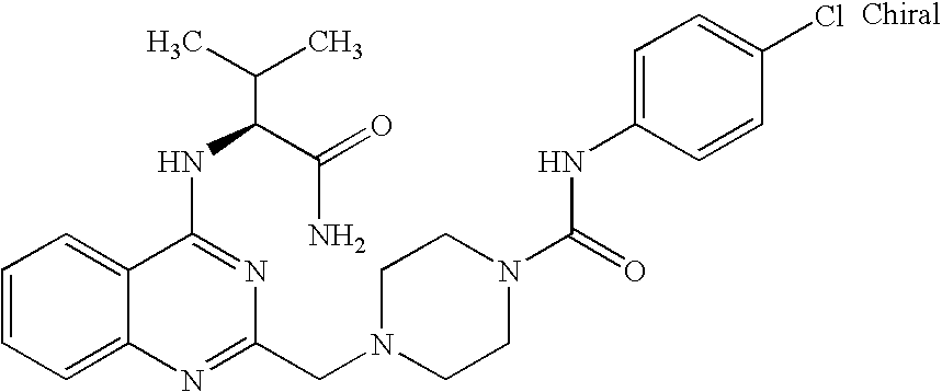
C1=CC=C2C(=C1)C(NC(C(N)=O)C(C)C)=NC(CN1CCN(C(NC3=CC=C(Cl)C=C3)=O)CC1)=N2
